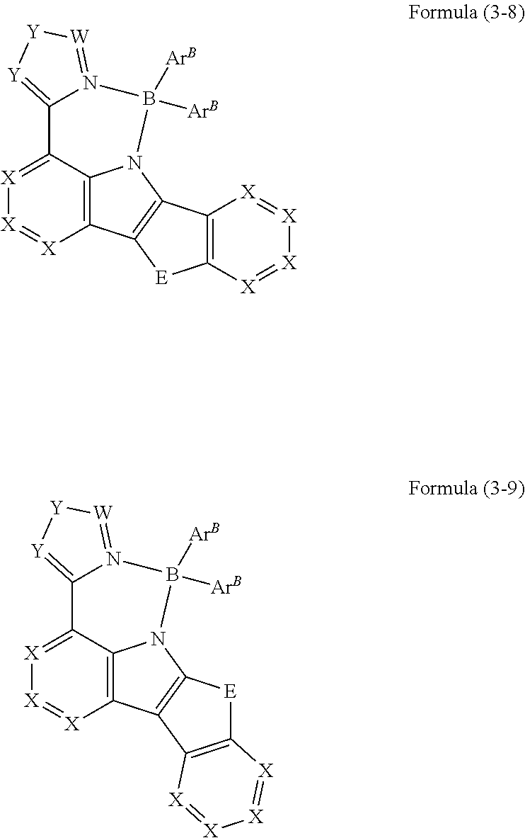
C12=[X][X]=[X]C3=C1N(C1=C3[E]C3=C1[X]=[X][X]=[X]3)B([ArB])([ArB])N1=[W][Y][Y]=C21.C12=[X][X]=[X]C3=C1N(C1=C3C3=C([E]1)[X]=[X][X]=[X]3)B([ArB])([ArB])N1=[W][Y][Y]=C21
